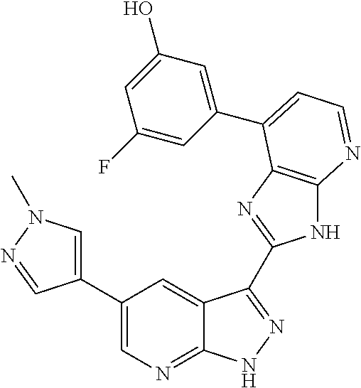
C1(C2=CN(C)N=C2)=CN=C2C(=C1)C(C1=NC3=C(N1)N=CC=C3C1=CC(O)=CC(F)=C1)=NN2
